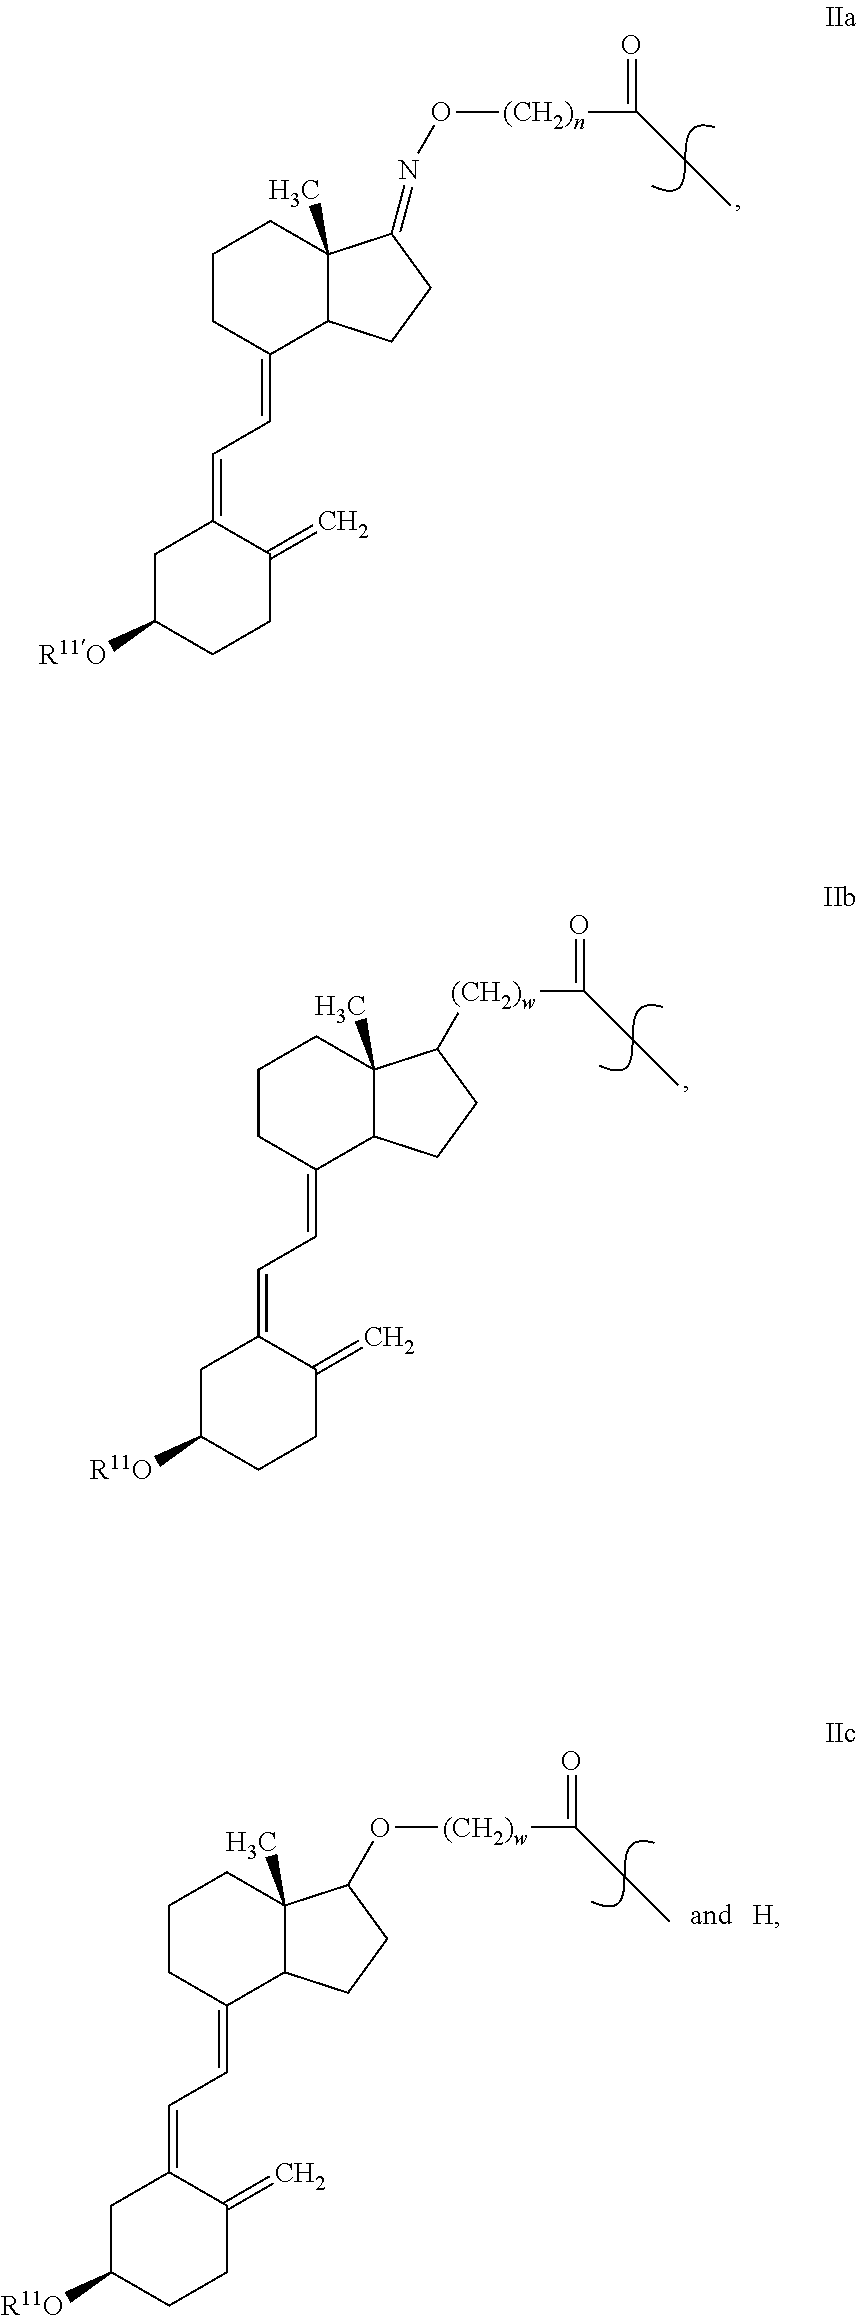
C1CC(=CC=C2CC([R11O])CCC2=C)C2C(C)(C1)C(=NO[(CH2)n]C(=O)CC)CC2.C1CC(=CC=C2CC([R11O])CCC2=C)C2C(C)(C1)C([(CH2)w]C(=O)CC)CC2.C1CC(=CC=C2CC([R11O])CCC2=C)C2C(C)(C1)C(O[(CH2)w]C(=O)CC)CC2
